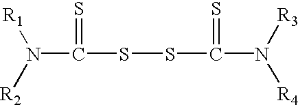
N(C(=S)SSC(=S)N([R3])[R4])([R2])[R1]
